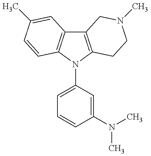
C12=C(N(C3=CC=CC(N(C)C)=C3)C3=C1C=C(C)C=C3)CCN(C)C2
